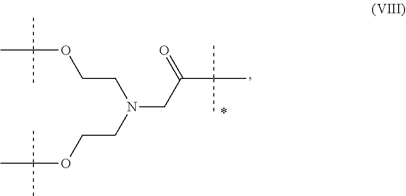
O(CCN(CC(C(C)(C)C)=O)CCOC(C)(C)C)C(C)(C)C
